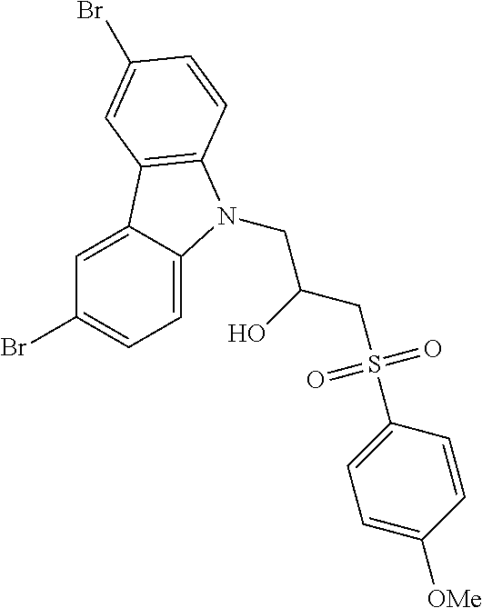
C1=C2C(=CC=C1Br)N(CC(O)CS(C1=CC=C([OMe])C=C1)(=O)=O)C1=C2C=C(Br)C=C1
